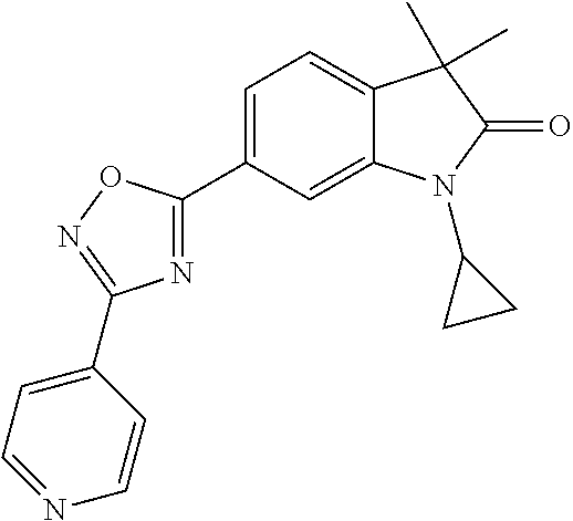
C12=CC(C3=NC(C4=CC=NC=C4)=NO3)=CC=C1C(C)(C)C(=O)N2C1CC1
